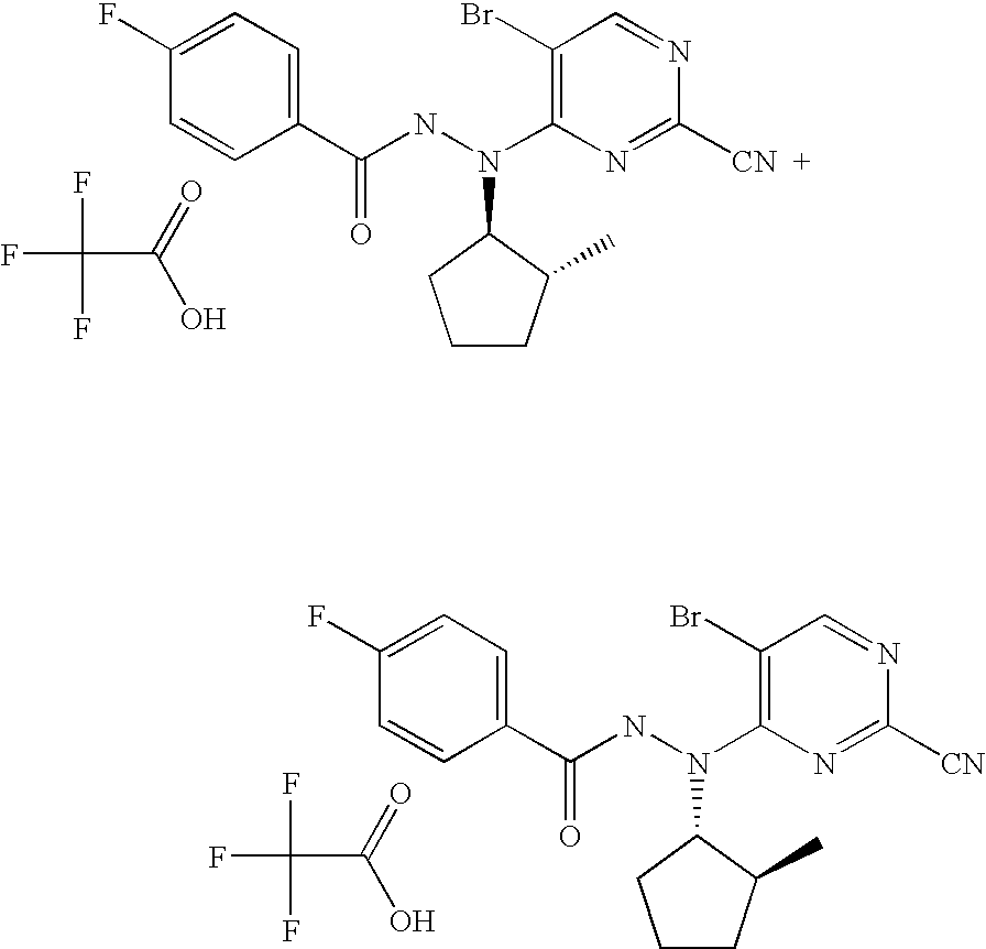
C1(C(NN(C2=C(Br)C=NC([CN])=N2)C2CCCC2C)=O)=CC=C(F)C=C1.FC(F)(F)C(=O)O.C1(C(NN(C2=C(Br)C=NC([CN])=N2)C2CCCC2C)=O)=CC=C(F)C=C1.FC(F)(F)C(=O)O
